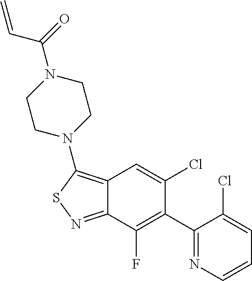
C12=C(N3CCN(C(=O)C=C)CC3)SN=C1C(F)=C(C1=NC=CC=C1Cl)C(Cl)=C2
